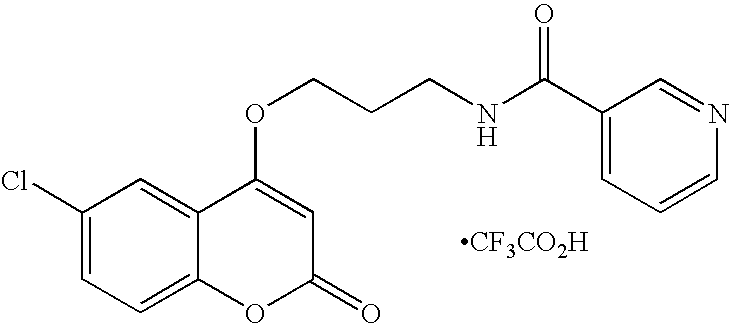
C1(Cl)=CC=C2C(=C1)C(OCCCNC(C1=CC=CN=C1)=O)=CC(=O)O2.[CF3CO2H]
